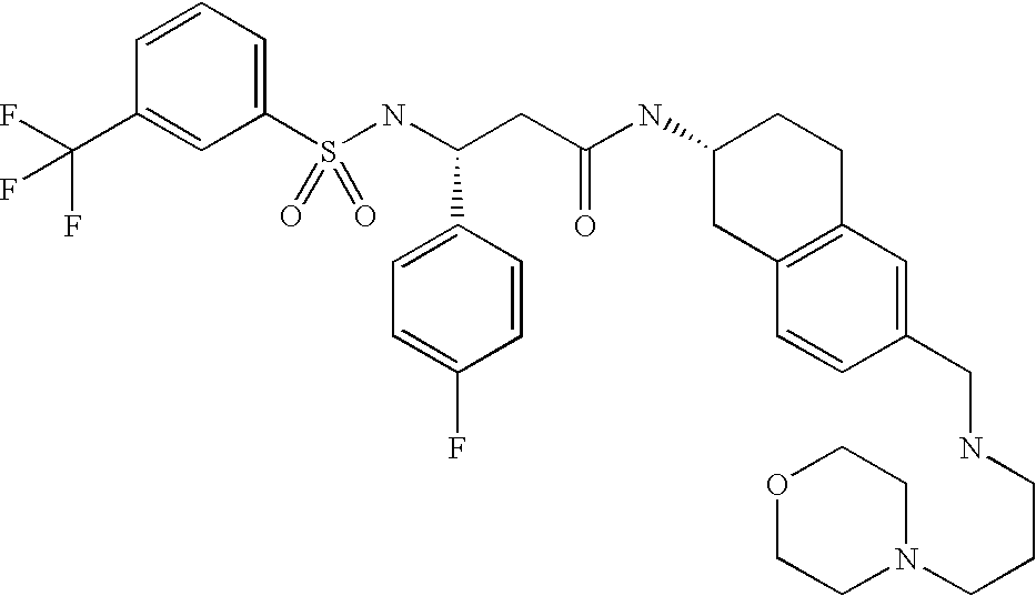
S(NC(CC(NC1CC2=C(CC1)C=C(CNCCCN1CCOCC1)C=C2)=O)C1=CC=C(F)C=C1)(=O)(=O)C1=CC=CC(C(F)(F)F)=C1
